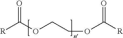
[R]C(OCCOC([R])=O)=O
